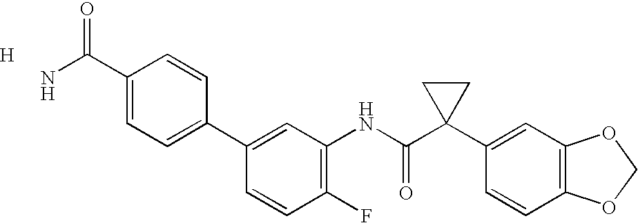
C1(C2=CC=C(C(N)=O)C=C2)=CC(NC(C2(C3=CC4=C(C=C3)OCO4)CC2)=O)=C(F)C=C1.[H]
